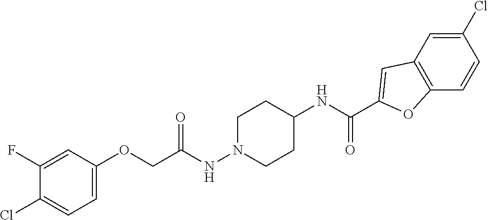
C1(OCC(NN2CCC(NC(=O)C3=CC4=C(O3)C=CC(Cl)=C4)CC2)=O)=CC=C(Cl)C(F)=C1
